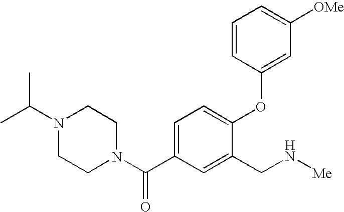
C1=C(C(N2CCN(C(C)C)CC2)=O)C=C(CN[Me])C(OC2=CC([OMe])=CC=C2)=C1
